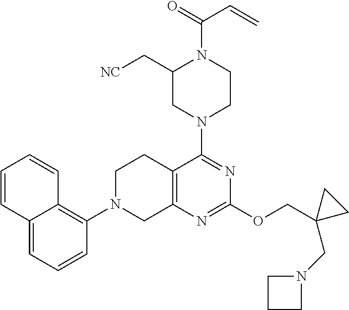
C12=CC=CC(N3CC4=C(CC3)C(N3CCN(C(=O)C=C)C(C[NC])C3)=NC(OCC3(CN5CCC5)CC3)=N4)=C1C=CC=C2
